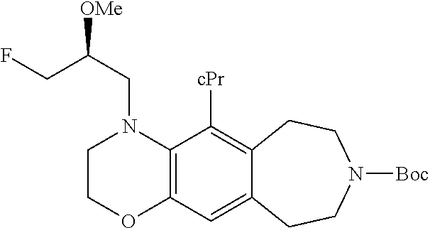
C12=C(C([cPr])=C3C(=C1)CCN([Boc])CC3)N(CC([OMe])CF)CCO2
